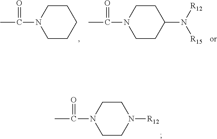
C1CN([R12])CCN1C(=O)C.C1CCCCN1C(=O)C.C1CC(N([R15])[R12])CCN1C(=O)C
